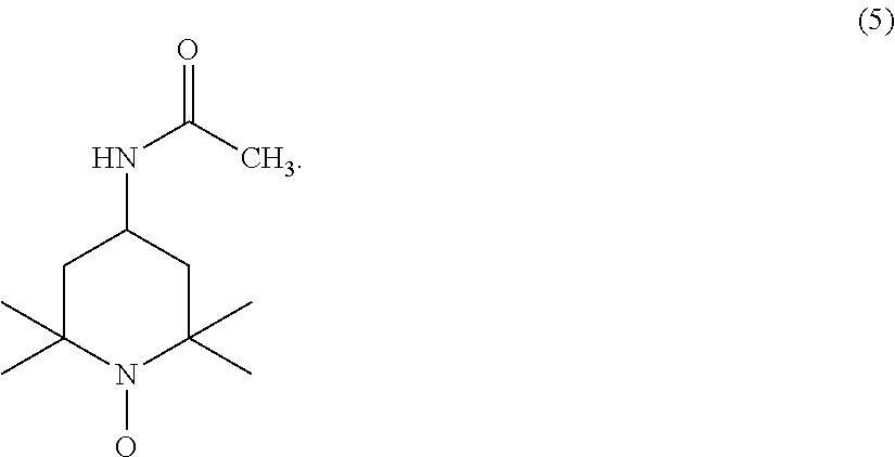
C1C(C)(C)N(O)C(C)(C)CC1NC(=O)C
